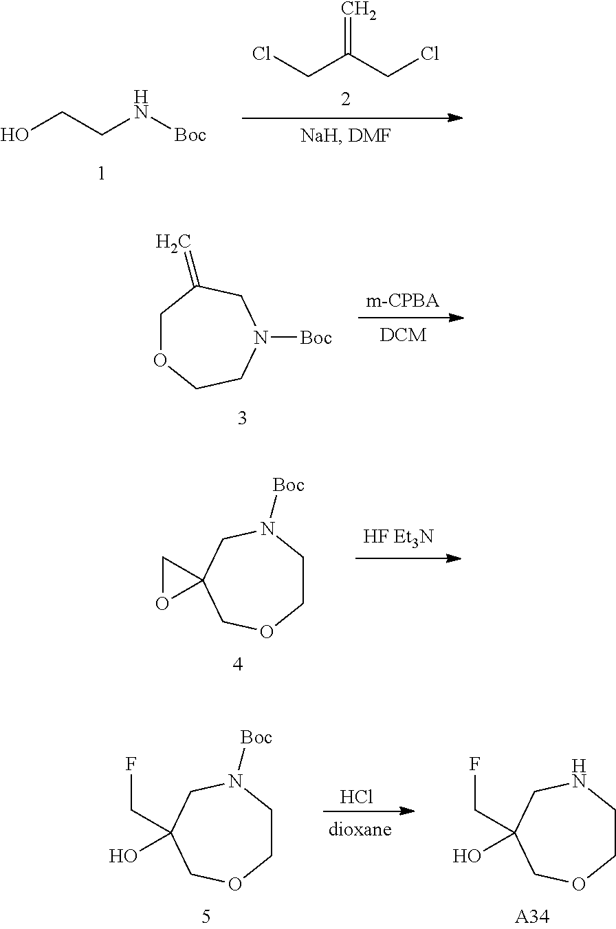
OCCN[Boc].ClCC(CCl)=C.C1OCCN([Boc])CC1=C.C1CN([Boc])CC2(CO1)CO2.C1CN([Boc])CC(CF)(O)CO1.Cl.C1CNCC(CF)(O)CO1.[A34]
